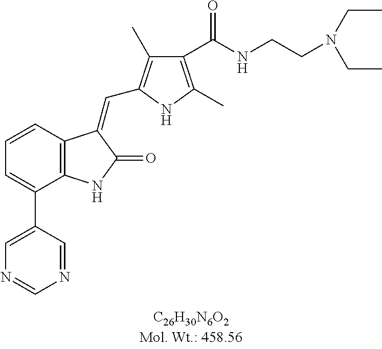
C1=CC2=C(C(C3=CN=CN=C3)=C1)NC(=O)C2=CC1=C(C)C(C(NCCN(CC)CC)=O)=C(C)N1
